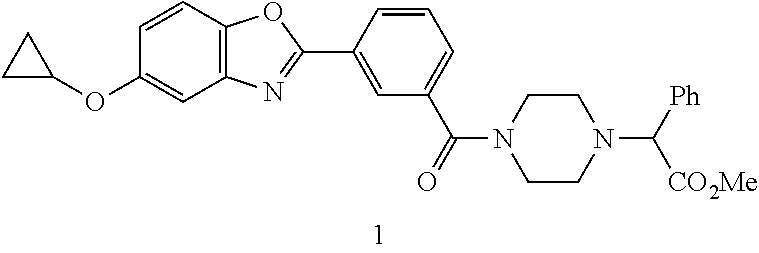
C1=CC2=C(C=C1OC1CC1)N=C(C1=CC(C(N3CCN(C([Ph])[CO2Me])CC3)=O)=CC=C1)O2
